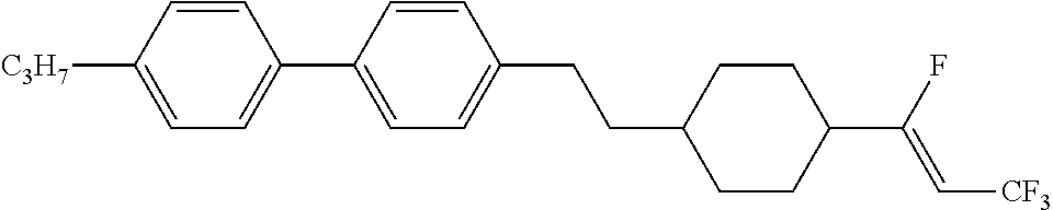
C1=C([C3H7])C=CC(C2=CC=C(CCC3CCC(C(F)=C[CF3])CC3)C=C2)=C1
